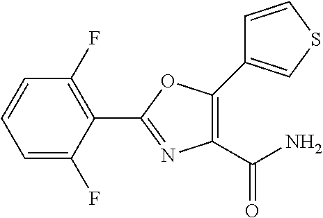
C1=C(F)C(C2=NC(C(N)=O)=C(C3=CSC=C3)O2)=C(F)C=C1
